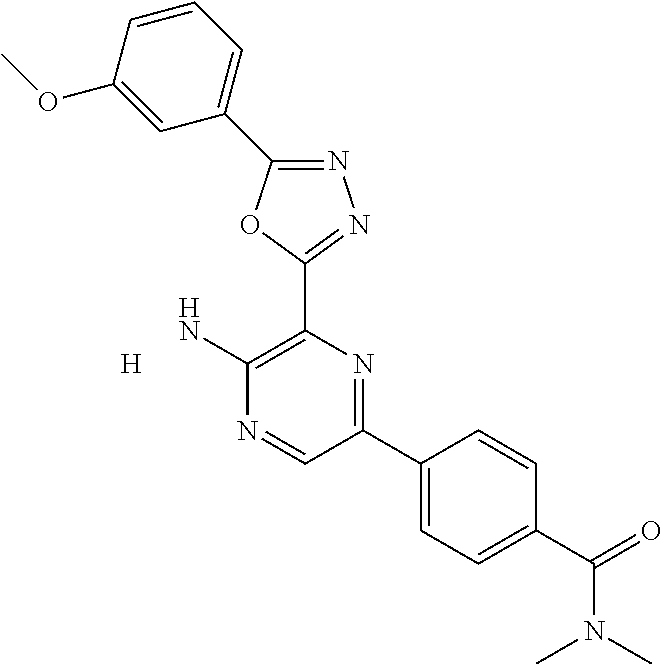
[H].N1=C(C2=CC=CC(OC)=C2)OC(C2=C(N)N=CC(C3=CC=C(C(N(C)C)=O)C=C3)=N2)=N1
